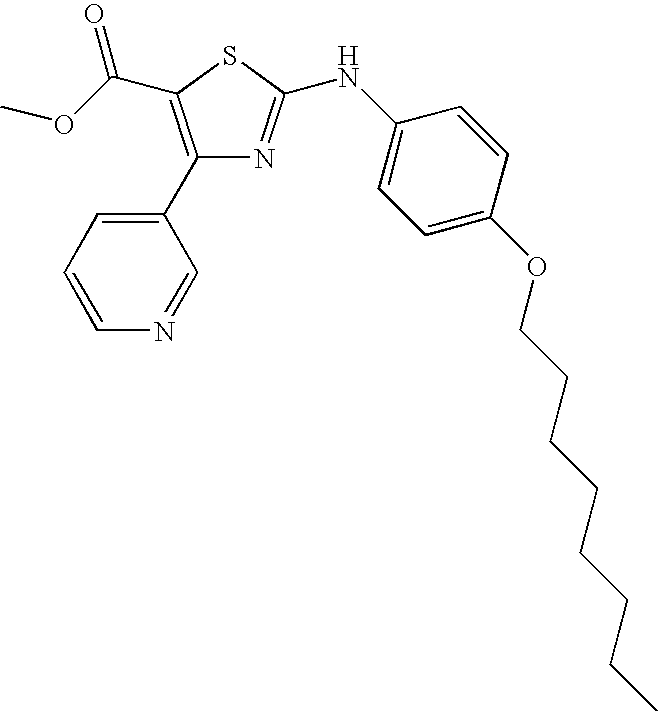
C1(C2=CC=CN=C2)=C(C(OC)=O)SC(NC2=CC=C(OCCCCCCCC)C=C2)=N1
